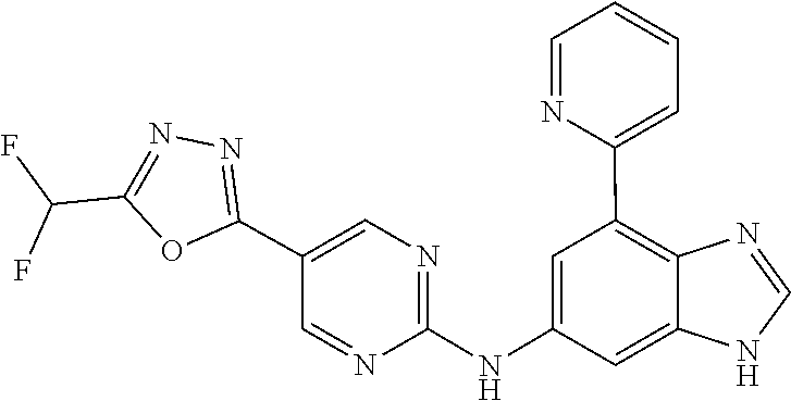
N1C=NC2=C(C3=CC=CC=N3)C=C(NC3=NC=C(C4=NN=C(C(F)F)O4)C=N3)C=C12
